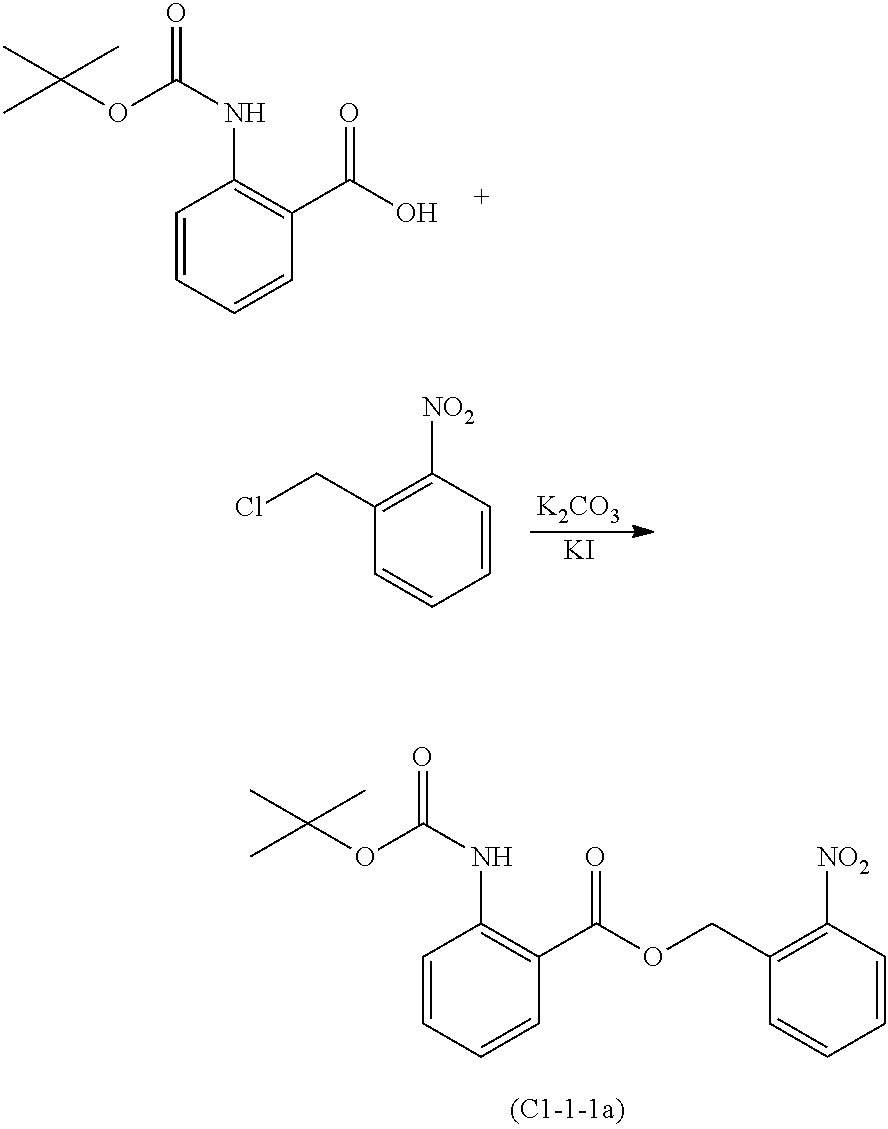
C1=CC=CC(C(O)=O)=C1NC(OC(C)(C)C)=O.C1=CC=CC(CCl)=C1[NO2].[K2CO3].[KI].C1=CC=CC(C(=O)OCC2=C([NO2])C=CC=C2)=C1NC(OC(C)(C)C)=O
